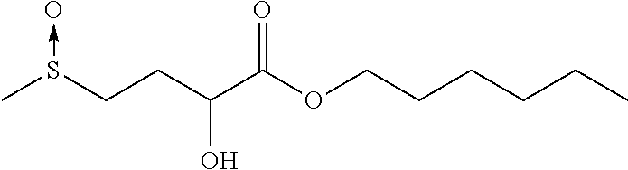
CS(CCC(C(OCCCCCC)=O)O)->O
